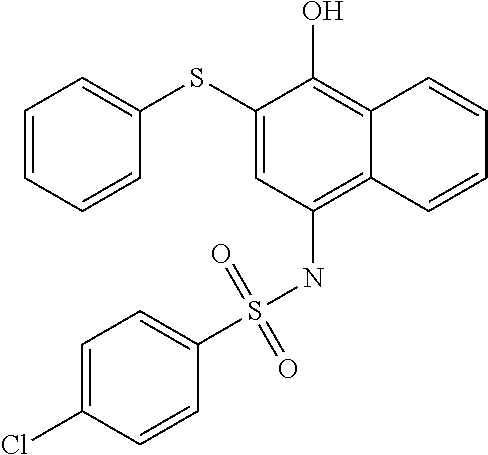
C1=CC=CC(SC2=CC(NS(C3=CC=C(Cl)C=C3)(=O)=O)=C3C(=C2O)C=CC=C3)=C1
